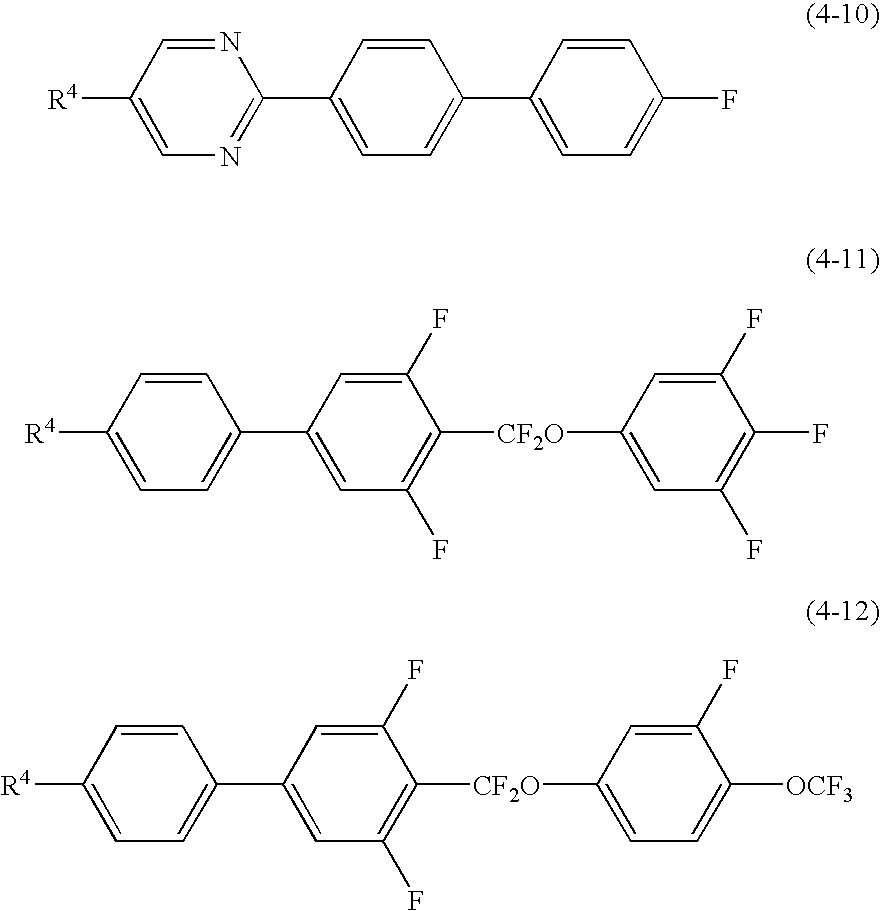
C1=C([R4])C=CC(C2=CC(F)=C([CF2O]C3=CC=C([OCF3])C(F)=C3)C(F)=C2)=C1.C1=C([R4])C=NC(C2=CC=C(C3=CC=C(F)C=C3)C=C2)=N1.C1=C([R4])C=CC(C2=CC(F)=C([CF2O]C3=CC(F)=C(F)C(F)=C3)C(F)=C2)=C1
